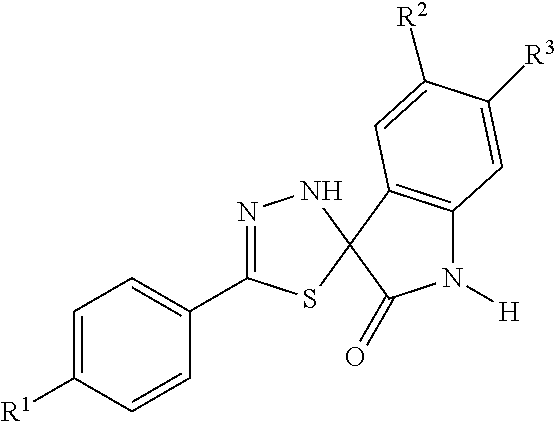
N1=C(C2=CC=C([R1])C=C2)SC2(N1)C1=C(N([H])C2=O)C=C([R3])C([R2])=C1
